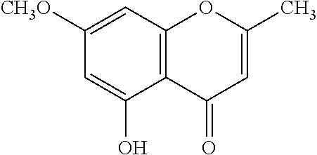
C1([CH3O])=CC2=C(C(O)=C1)C(=O)C=C(C)O2
